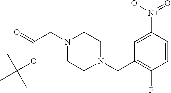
N1(CC(=O)OC(C)(C)C)CCN(CC2=C(F)C=CC([N+]([O-])=O)=C2)CC1
